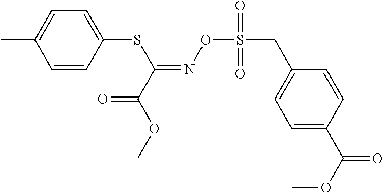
C1=CC(SC(=NOS(CC2=CC=C(C(OC)=O)C=C2)(=O)=O)C(OC)=O)=CC=C1C
